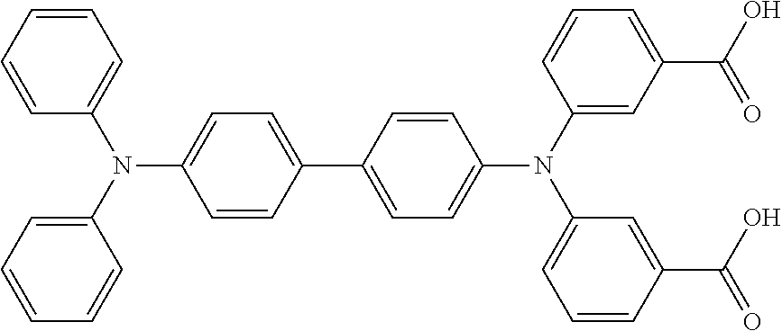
C1=C(N(C2=CC=CC=C2)C2=CC=CC=C2)C=CC(C2=CC=C(N(C3=CC(C(O)=O)=CC=C3)C3=CC=CC(C(O)=O)=C3)C=C2)=C1
